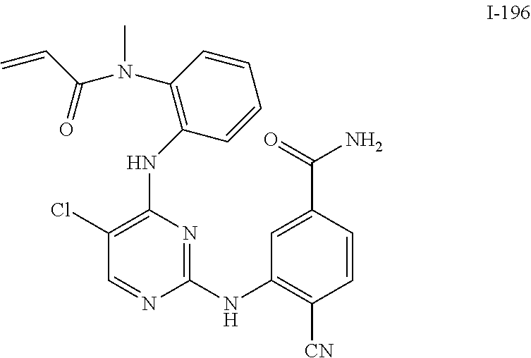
C1(NC2=C([CN])C=CC(C(=O)N)=C2)=NC(NC2=C(N(C)C(C=C)=O)C=CC=C2)=C(Cl)C=N1
